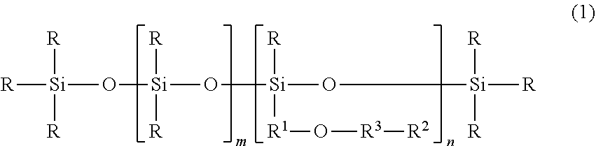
[R][Si](O[Si](O[Si](O[Si]([R])([R])[R])([R])[R1]O[R3][R2])([R])[R])([R])[R]
